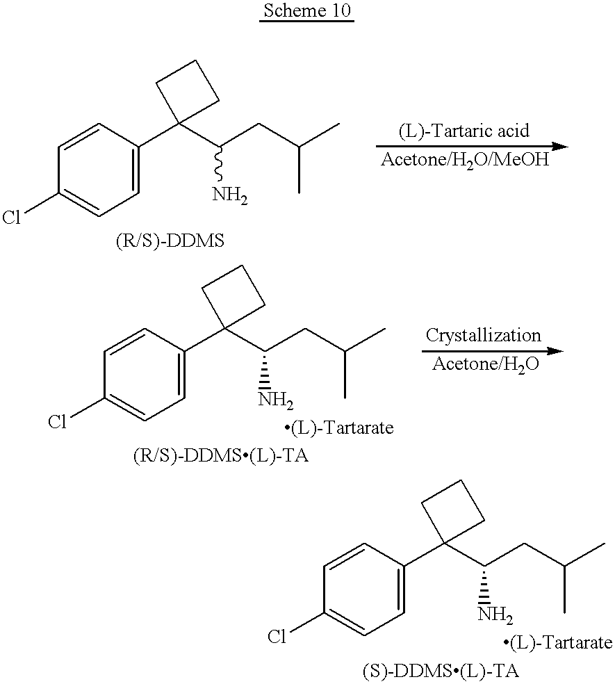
C1=CC(Cl)=CC=C1C1(C(CC(C)C)N)CCC1.C1=CC(Cl)=CC=C1C1(C(CC(C)C)N)CCC1.C1=CC(Cl)=CC=C1C1(C(CC(C)C)N)CCC1
